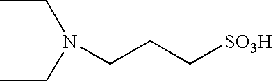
N(CCC[SO3H])(CC)CC
